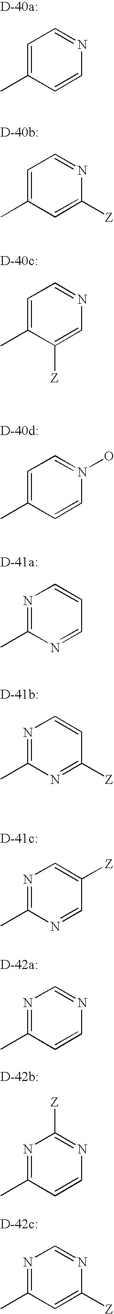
C1=C(C)C=CN=C1.C1=C(C)C=C([Z])N=C1.C1=C(C)C([Z])=CN=C1.C1=C(C)C=CN(O)=C1.N1=C(C)N=CC=C1.N1=C(C)N=C([Z])C=C1.N1=C(C)N=CC([Z])=C1.N1=C(C)C=CN=C1.N1=C(C)C=CN=C1[Z].N1=C(C)C=C([Z])N=C1
